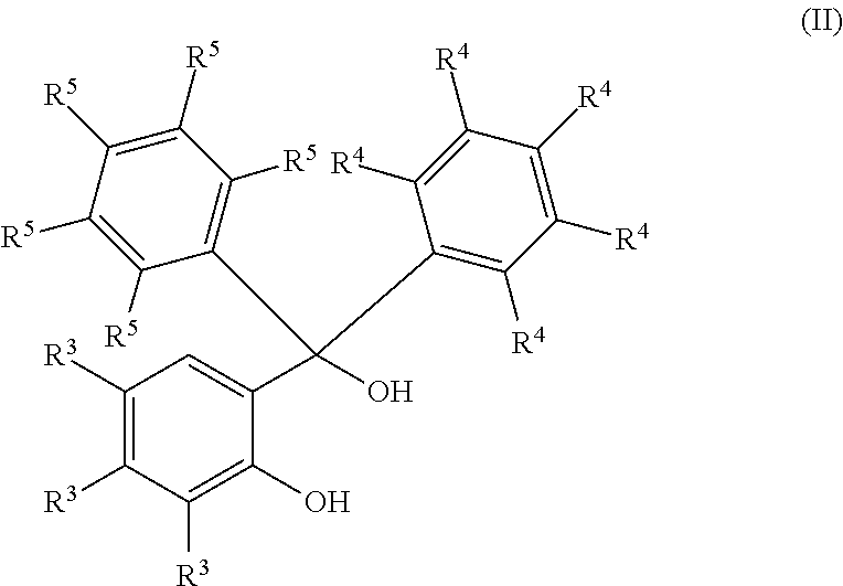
C1([R3])=C([R3])C([R3])=C(O)C(C(O)(C2=C([R4])C([R4])=C([R4])C([R4])=C2[R4])C2=C([R5])C([R5])=C([R5])C([R5])=C2[R5])=C1
